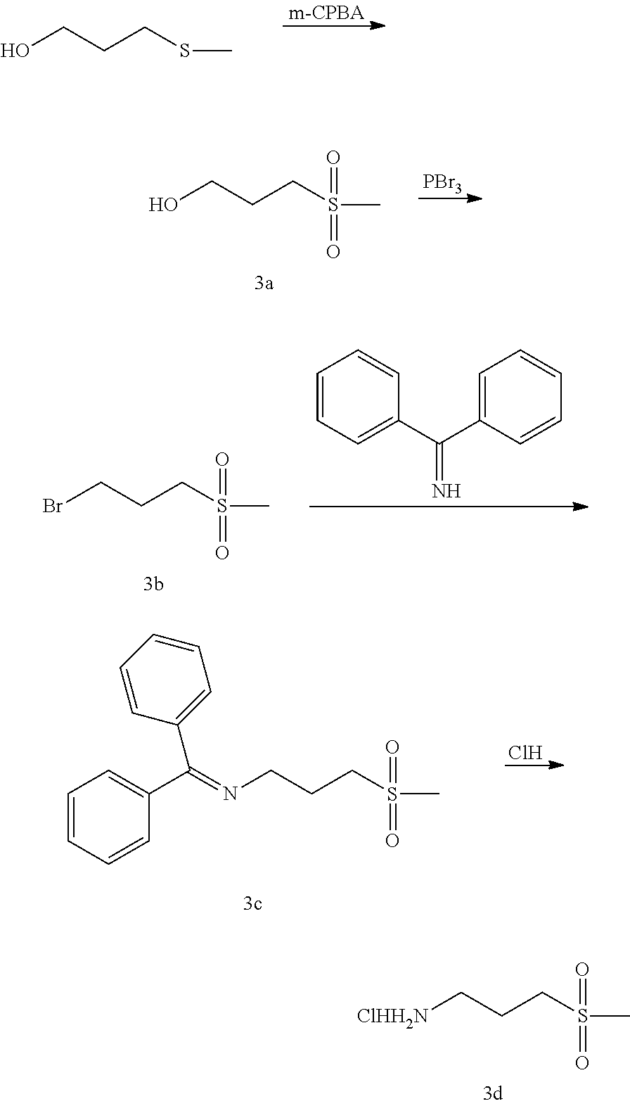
OCCCSC.[PBr3].OCCCS(C)(=O)=O.BrCCCS(C)(=O)=O.C1=CC=C(C(C2=CC=CC=C2)=N)C=C1.N(CCCS(C)(=O)=O)=C(C1=CC=CC=C1)C1=CC=CC=C1.Cl.[ClHH2N]CCCS(C)(=O)=O
